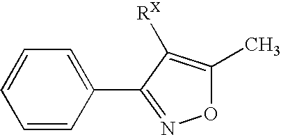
O1C(C)=C([RX])C(C2=CC=CC=C2)=N1
